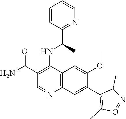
C12=C(C(NC(C3=NC=CC=C3)C)=C(C(N)=O)C=N1)C=C(OC)C(C1=C(C)O=NC1C)=C2
